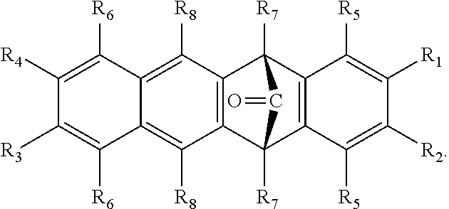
C1([R4])=C([R6])C2=C([R8])C3=C(C([R8])=C2C([R6])=C1[R3])C1([R7])C2=C(C3([R7])C1=O)C([R5])=C([R1])C([R2])=C2[R5]
